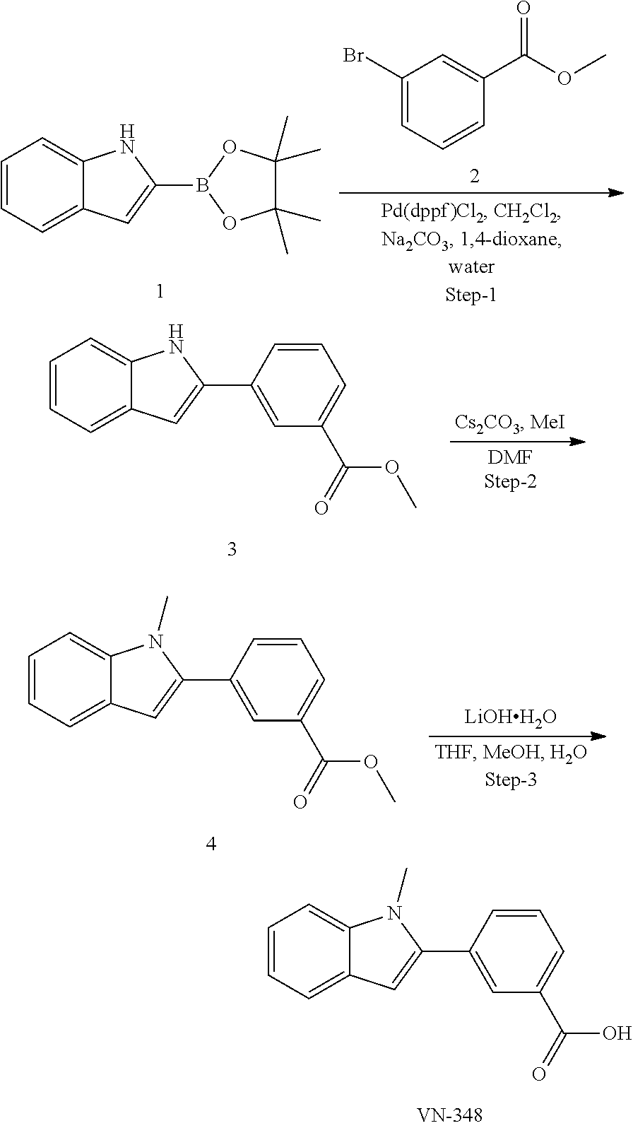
C1=CC=C2C(=C1)N(C)C(C1=CC(C(=O)O)=CC=C1)=C2.C1=CC=C2C(=C1)NC(B1OC(C)(C)C(C)(C)O1)=C2.C1(Br)=CC=CC(C(OC)=O)=C1.C1=CC=C2C(=C1)NC(C1=CC(C(=O)OC)=CC=C1)=C2.C1=CC=C2C(=C1)N(C)C(C1=CC(C(=O)OC)=CC=C1)=C2.[LiOHH2O]
